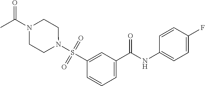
C1=C(C(NC2=CC=C(F)C=C2)=O)C=C(S(=O)(=O)N2CCN(C(C)=O)CC2)C=C1
